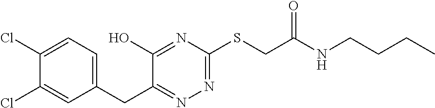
C1(Cl)=CC=C(CC2=NN=C(SCC(NCCCC)=O)N=C2O)C=C1Cl
